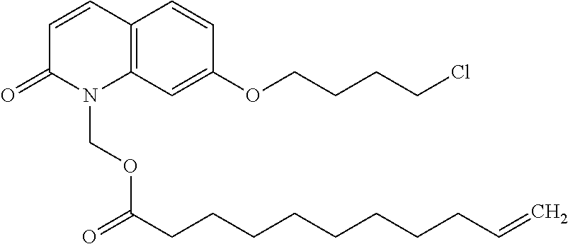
C1=CC2=C(N(COC(CCCCCCCCC=C)=O)C1=O)C=C(OCCCCCl)C=C2
